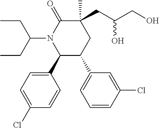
C1=C(Cl)C=CC(C2C(C3=CC=CC(Cl)=C3)CC(C)(CC(CO)O)C(=O)N2C(CC)CC)=C1
